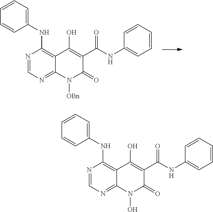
N1=CN=C2C(=C1NC1=CC=CC=C1)C(O)=C(C(NC1=CC=CC=C1)=O)C(=O)N2[OBn].N1=CN=C2C(=C1NC1=CC=CC=C1)C(O)=C(C(NC1=CC=CC=C1)=O)C(=O)N2O
